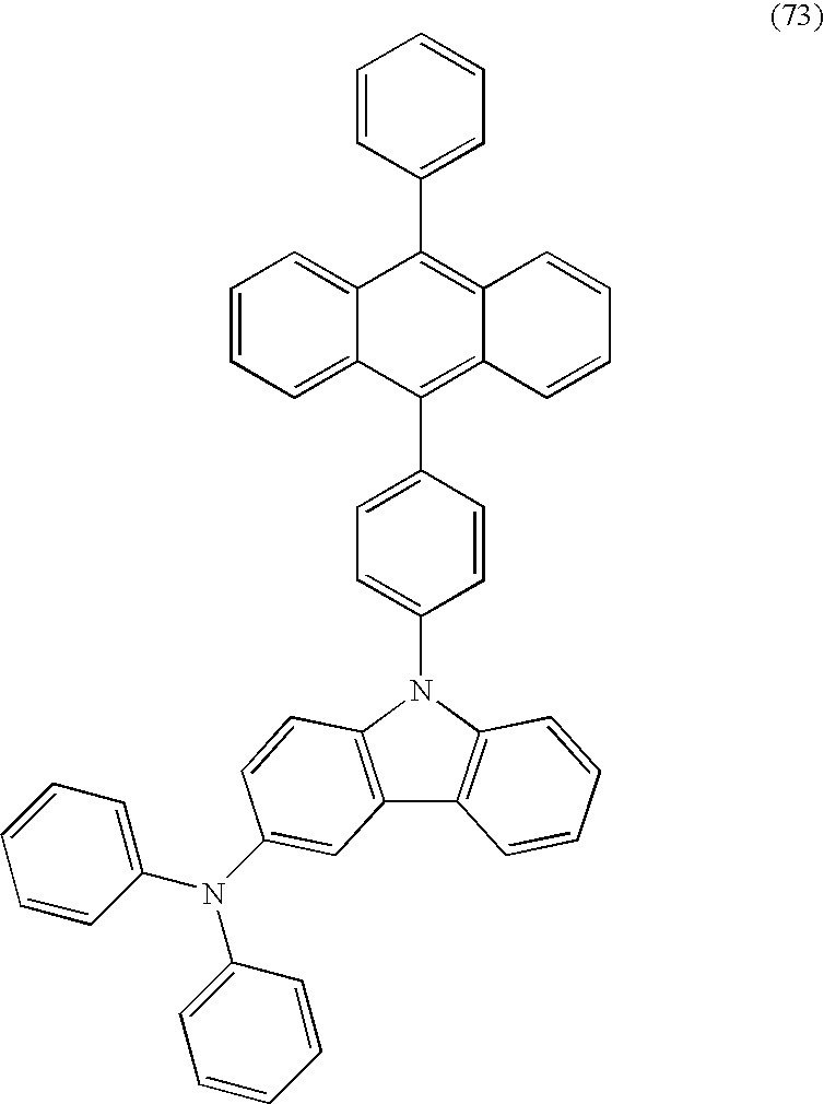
C1=CC(C2=C3C(=C(C4=CC=C(N5C6=C(C7=C5C=CC=C7)C=C(N(C5=CC=CC=C5)C5=CC=CC=C5)C=C6)C=C4)C4=CC=CC=C42)C=CC=C3)=CC=C1
